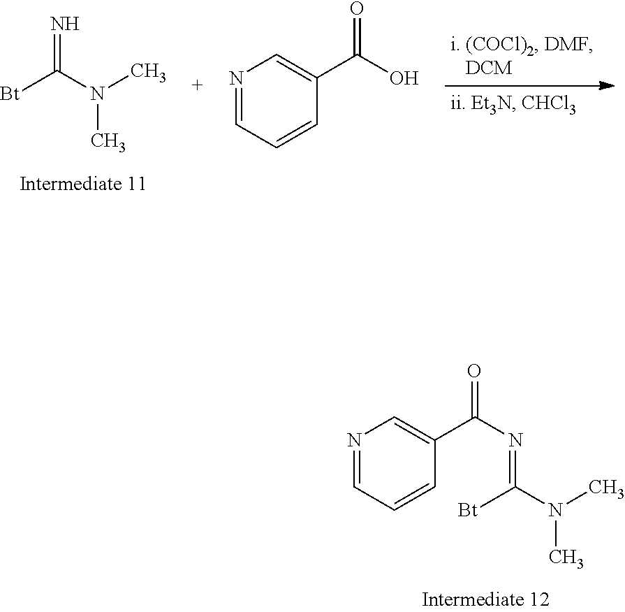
N1=CC=CC(C(=O)N=C([Bt])N(C)C)=C1.[Bt]C(=N)N(C)C.N1=CC=CC(C(=O)O)=C1
